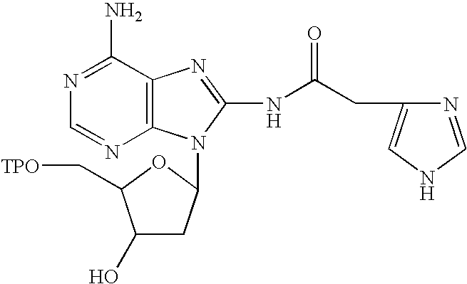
C1(O)CC(N2C3=C(C(N)=NC=N3)N=C2NC(CC2=CNC=N2)=O)OC1C[TPO]
